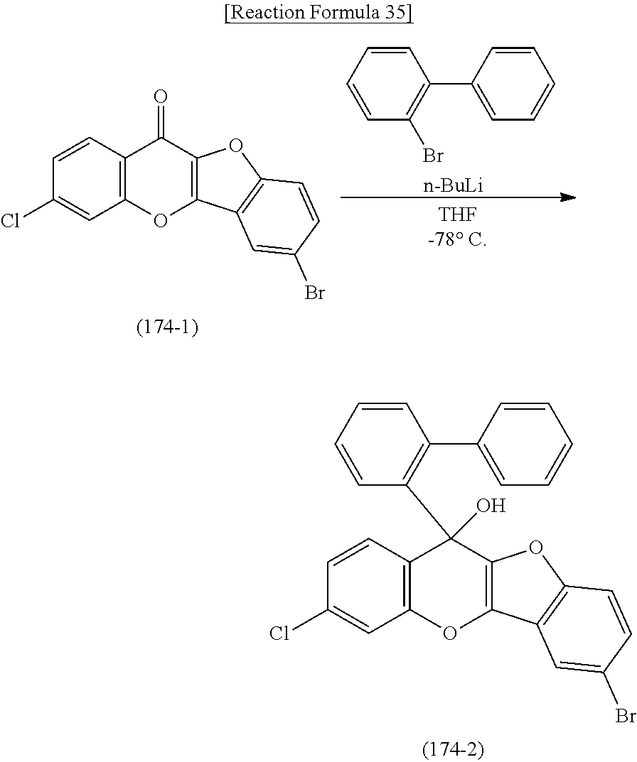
C1=CC2=C(C=C1Cl)OC1=C(C2(C2=C(C3=CC=CC=C3)C=CC=C2)O)OC2=C1C=C(Br)C=C2.C1=CC2=C(C=C1Cl)OC1=C(C2=O)OC2=C1C=C(Br)C=C2.C1=CC=CC(Br)=C1C1=CC=CC=C1.[n-BuLi]
